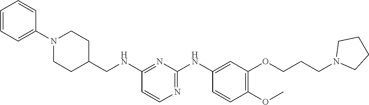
C1(NCC2CCN(C3=CC=CC=C3)CC2)=NC(NC2=CC(OCCCN3CCCC3)=C(OC)C=C2)=NC=C1
